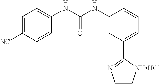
C1=C([NC])C=CC(NC(NC2=CC(C3=NCC[NHHCl]3)=CC=C2)=O)=C1
